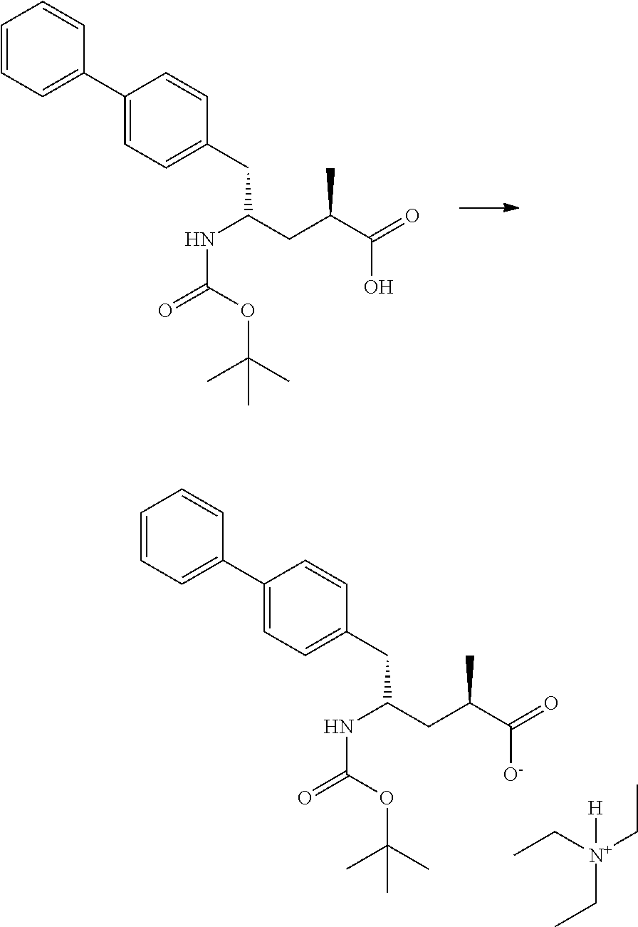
C(C1=CC=C(C2=CC=CC=C2)C=C1)C(CC(C(=O)O)C)NC(=O)OC(C)(C)C.C(C1=CC=C(C2=CC=CC=C2)C=C1)C(CC(C(=O)[O-])C)NC(=O)OC(C)(C)C.CC[N+](CC)(CC)[H]
